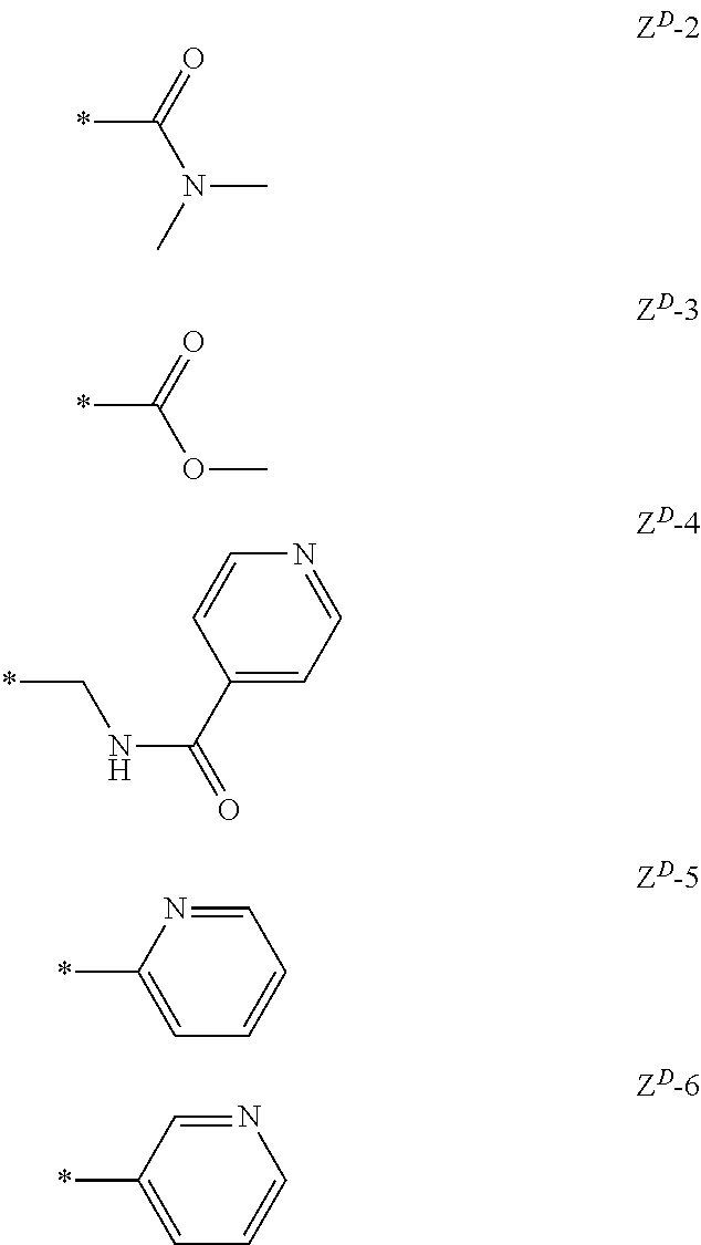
*C(=O)N(C)C.*C(=O)OC.*CNC(=O)C1=CC=NC=C1.C1=CC=NC(*)=C1.C1=CN=CC(*)=C1
